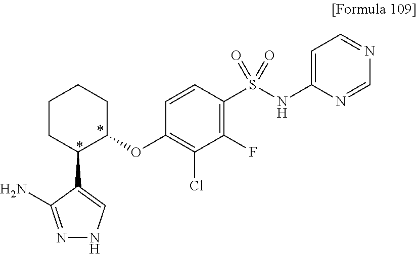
C1CC(C2=CNN=C2N)C(OC2=C(Cl)C(F)=C(S(NC3=CC=NC=N3)(=O)=O)C=C2)CC1
